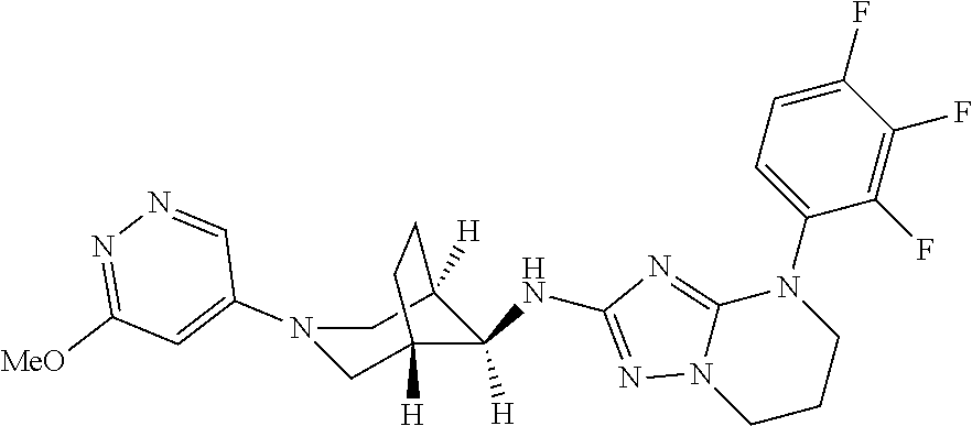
N1(C2=CC([MeO])=NN=C2)CC2([H])C(NC3=NN4C(=N3)N(C3=CC=C(F)C(F)=C3F)CCC4)([H])C([H])(C1)CC2
